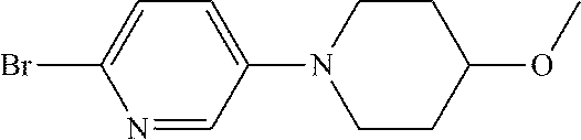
N1=CC(N2CCC(OC)CC2)=CC=C1Br
